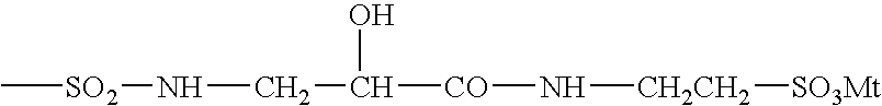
C[SO2]NCC([CO]N[CH2CH2][SO3Mt])O
